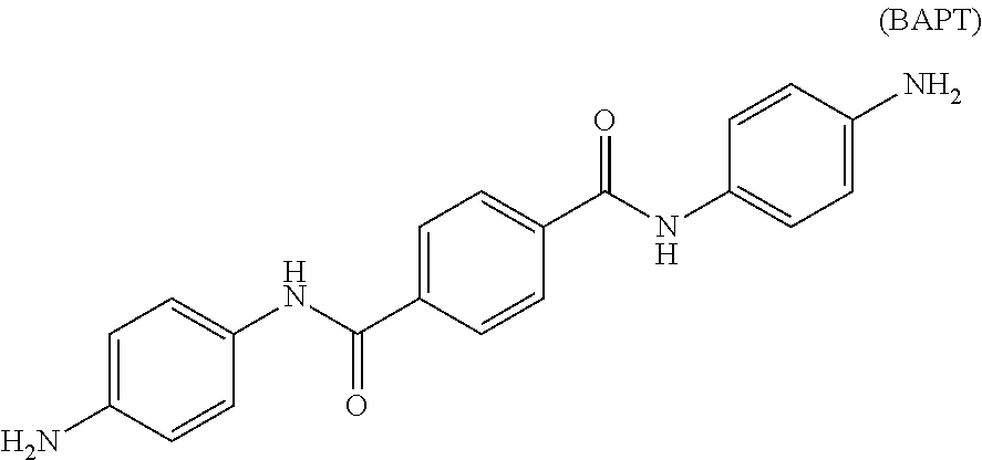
C1=C(N)C=CC(NC(C2=CC=C(C(NC3=CC=C(N)C=C3)=O)C=C2)=O)=C1
